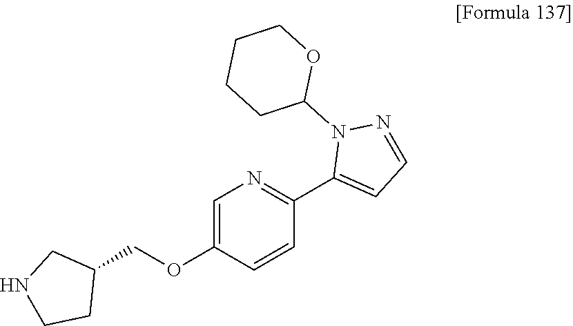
C1=C(OCC2CNCC2)C=CC(C2=CC=NN2C2OCCCC2)=N1
